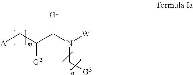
[A]CC(C(N([W])C[G3])[G1])[G2]
